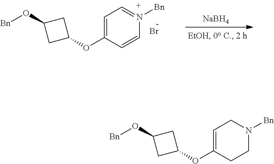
C1=C(OC2CC(O[Bn])C2)CCN([Bn])C1.C1=C(OC2CC(O[Bn])C2)C=CN([Bn])=C1.Br.[NaBH4]
